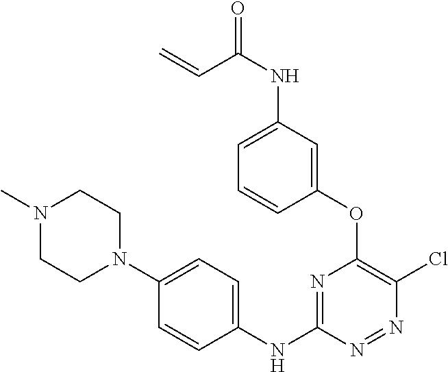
C1(OC2=C(Cl)N=NC(NC3=CC=C(N4CCN(C)CC4)C=C3)=N2)=CC(NC(=O)C=C)=CC=C1
